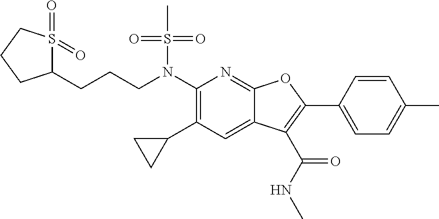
N(C1=C(C2CC2)C=C2C(=N1)OC(C1=CC=C(C)C=C1)=C2C(NC)=O)(S(C)(=O)=O)CCCC1S(=O)(=O)CCC1
